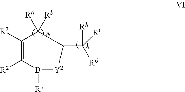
C1([R3])=C([R2])B([R7])[Y2]C(C([Ri])([R6])[Rh])C1([Rb])[Ra]
